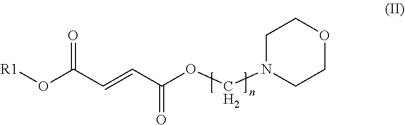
O(C(C=CC(OCN1CCOCC1)=O)=O)[R1]
